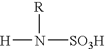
[H]N([SO3H])[R]
